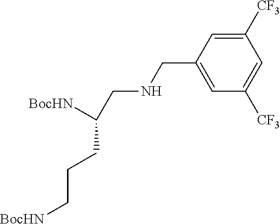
C1=C(CNCC([BocHN])CCC[BocHN])C=C([CF3])C=C1[CF3]
